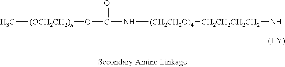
C[(OCH2CH2)n]OC(N[(CH2CH2O)4][CH2CH2CH2CH2]N[(LY)])=O
